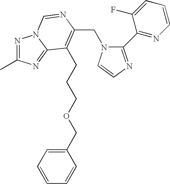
C(N1C(C2=NC=CC=C2F)=NC=C1)C1=C(CCCOCC2=CC=CC=C2)C2=NC(C)=NN2C=N1
